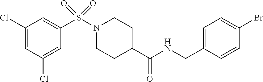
C1(Cl)=CC(Cl)=CC(S(N2CCC(C(NCC3=CC=C(Br)C=C3)=O)CC2)(=O)=O)=C1
